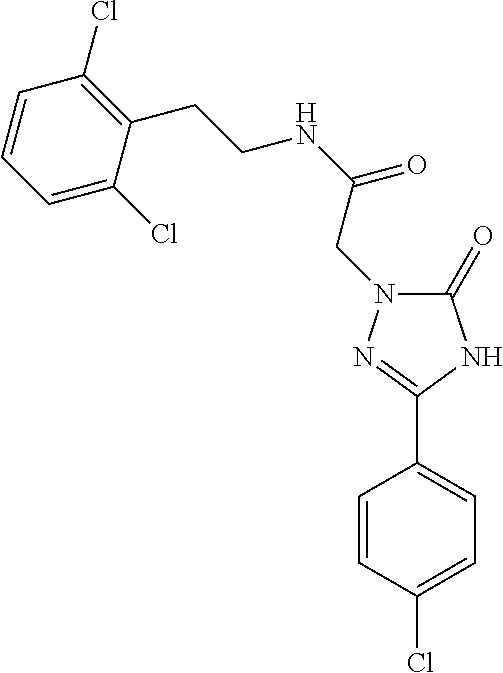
C1=CC(Cl)=CC=C1C1=NN(CC(=O)NCCC2=C(Cl)C=CC=C2Cl)C(=O)N1
